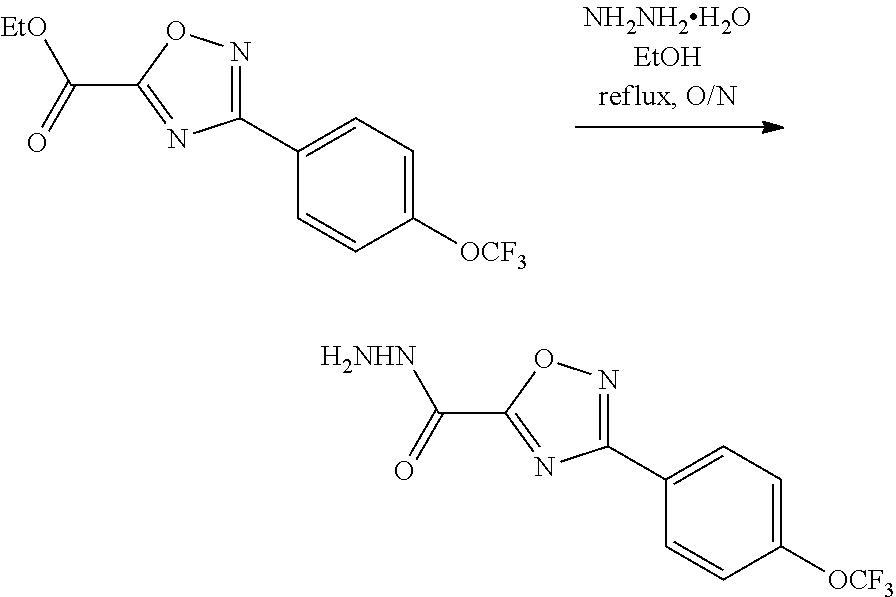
C1(C2=CC=C([OCF3])C=C2)=NOC(C(=O)[EtO])=N1.C1(C2=CC=C([OCF3])C=C2)=NOC(C(=O)[H2NHN])=N1
